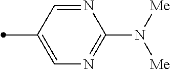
N1=CC(C)=CN=C1N([Me])[Me]
